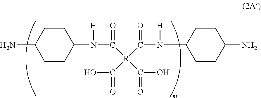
C1(N)CCC(N([H])C(=O)[R](C(=O)O)(C(=O)O)C(=O)N([H])C2CCC(N)CC2)CC1
